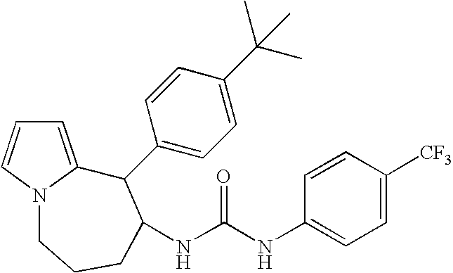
C1=C2N(C=C1)CCCC(NC(NC1=CC=C([CF3])C=C1)=O)C2C1=CC=C(C(C)(C)C)C=C1
